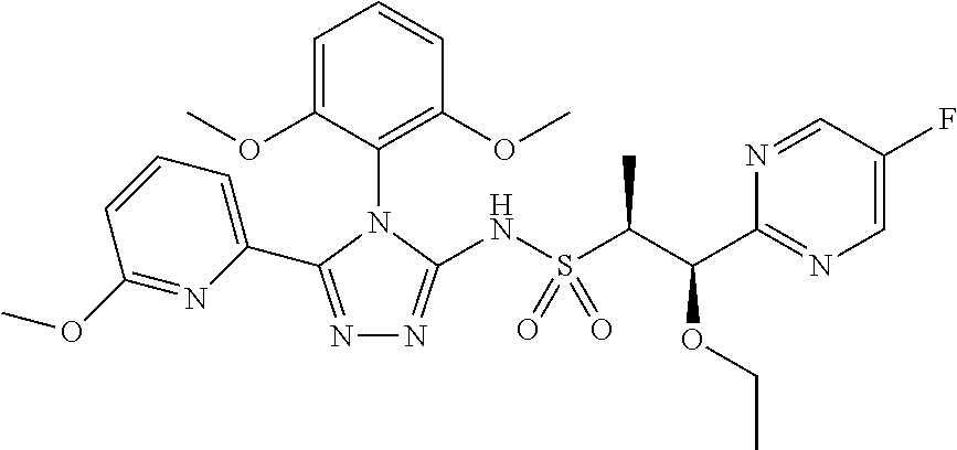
N1=C(C2=CC=CC(OC)=N2)N(C2=C(OC)C=CC=C2OC)C(NS(C(C)C(C2=NC=C(F)C=N2)OCC)(=O)=O)=N1
